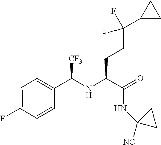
C1(C(CCC(C(=O)NC2([NC])CC2)NC(C2=CC=C(F)C=C2)[CF3])(F)F)CC1
